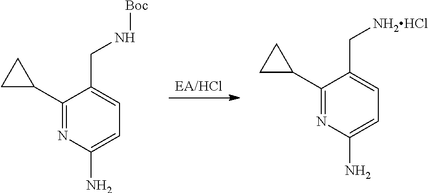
[EA/HCl].C1(C2CC2)=NC(N)=CC=C1CN[Boc].C1(C2CC2)=NC(N)=CC=C1C[NH2HCl]
